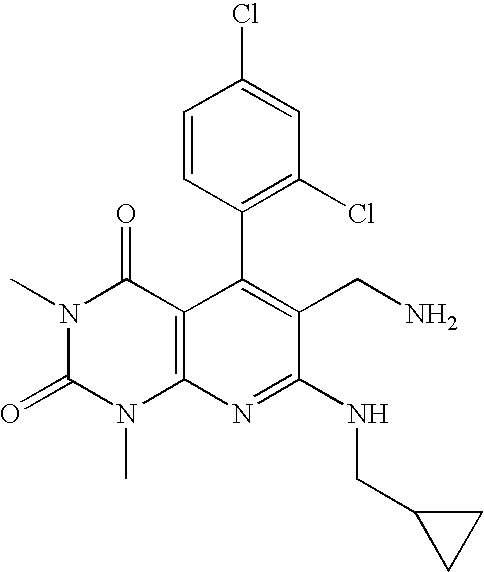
C1(C2=C(Cl)C=C(Cl)C=C2)=C(CN)C(NCC2CC2)=NC2=C1C(=O)N(C)C(=O)N2C
